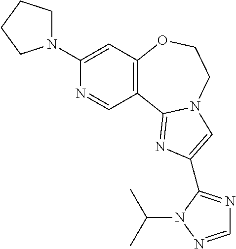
C1(N2CCCC2)=CC2=C(C=N1)C1=NC(C3=NC=NN3C(C)C)=CN1CCO2
